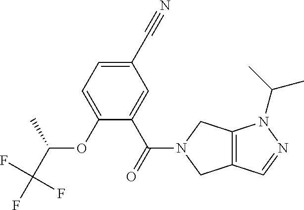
C1(C#N)=CC=C(OC(C(F)(F)F)C)C(C(=O)N2CC3=C(C2)N(C(C)C)N=C3)=C1
